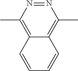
C12=C(C)N=NC(C)=C1C=CC=C2
